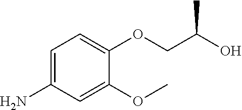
C1=C(N)C=C(OC)C(OCC(O)C)=C1
